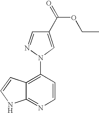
C1(C(=O)OCC)=CN(C2=C3C(=NC=C2)NC=C3)N=C1
